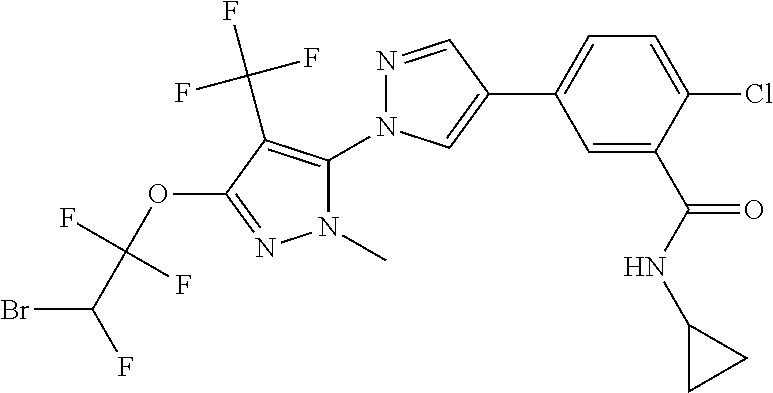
C1(C2=CC=C(Cl)C(C(NC3CC3)=O)=C2)=CN(C2=C(C(F)(F)F)C(OC(C(Br)F)(F)F)=NN2C)N=C1
